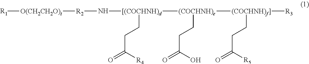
[R1][O(CH2CH2O)t][R2]N[[(COCHNH)d]([(COCHNH)e]([(COCHNH)f]]([R3])CCC(=O)[R5])CCC(=O)O)CCC(=O)[R4]
